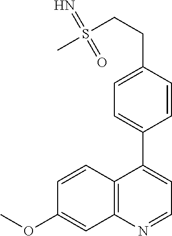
C12=C(N=CC=C1C1=CC=C(CCS(C)(=N)=O)C=C1)C=C(OC)C=C2
